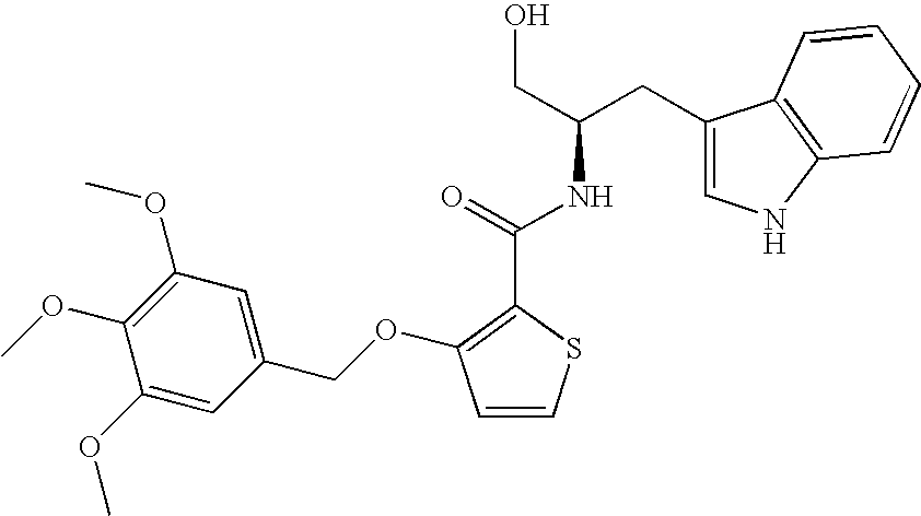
C1(CC(CO)NC(C2=C(OCC3=CC(OC)=C(OC)C(OC)=C3)C=CS2)=O)=CNC2=C1C=CC=C2
